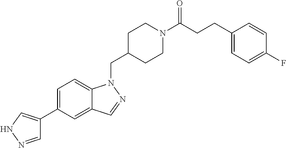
C1=NNC=C1C1=CC=C2C(=C1)C=NN2CC1CCN(C(CCC2=CC=C(F)C=C2)=O)CC1
